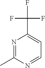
N1=C(C)N=CC=C1C(F)(F)F
